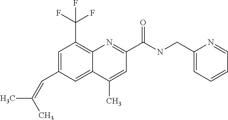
C1(C)=CC(C(NCC2=CC=CC=N2)=O)=NC2=C(C(F)(F)F)C=C(C=C(C)C)C=C12
